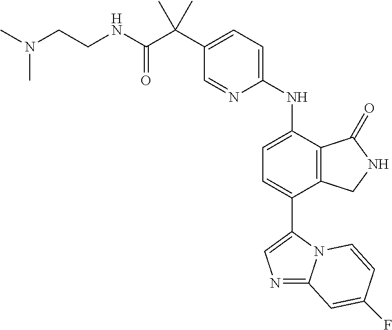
C(C1=CC=C(NC2=CC=C(C3=CN=C4N3C=CC(F)=C4)C3=C2C(=O)NC3)N=C1)(C(NCCN(C)C)=O)(C)C
